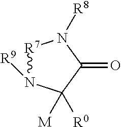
[R7]1N([R9])C([R0])([M])C(=O)N1[R8]
